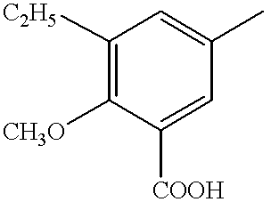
C1([C2H5])=C([CH3O])C([COOH])=CC(C)=C1
